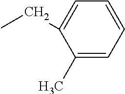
C1(C)=CC=CC=C1CC
